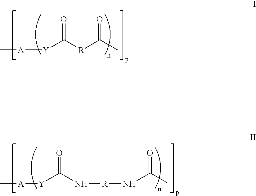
C[A][Y]C([R]C(C)=O)=O.C[A][Y]C(N[R]NC(C)=O)=O
